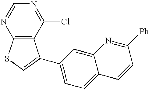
N1=C(Cl)C2=C(N=C1)SC=C2C1=CC=C2C(=C1)N=C([Ph])C=C2
